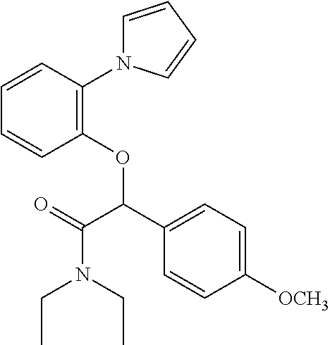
C1=CC(OC(C2=CC=C([OCH3])C=C2)C(=O)N(CC)CC)=C(N2C=CC=C2)C=C1
